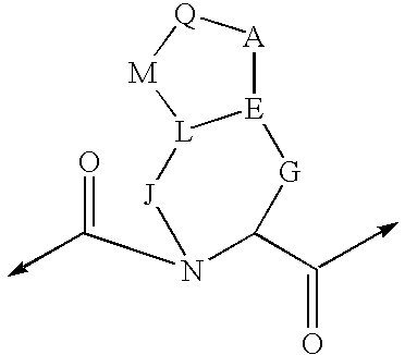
C(NC(C=O)[G][E]1[A][Q][M][L]1[J]C)=O
